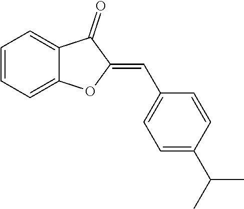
C1=CC=C2C(=C1)C(=O)C(=CC1=CC=C(C(C)C)C=C1)O2
